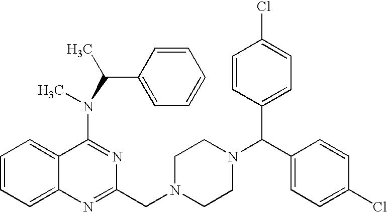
C1(N(C)C(C)C2=CC=CC=C2)=NC(CN2CCN(C(C3=CC=C(Cl)C=C3)C3=CC=C(Cl)C=C3)CC2)=NC2=CC=CC=C12
